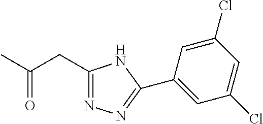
C1(CC(C)=O)=NN=C(C2=CC(Cl)=CC(Cl)=C2)N1
